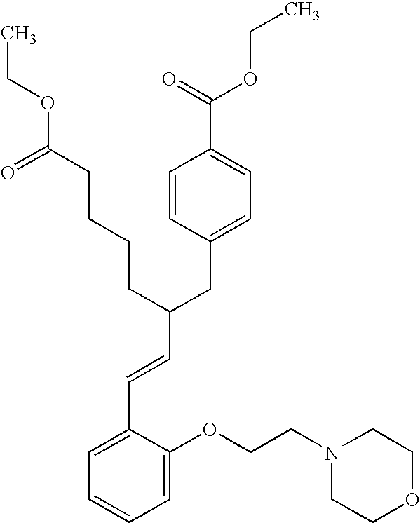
C1=C(OCCN2CCOCC2)C(C=CC(CC2=CC=C(C(=O)OCC)C=C2)CCCCC(OCC)=O)=CC=C1
